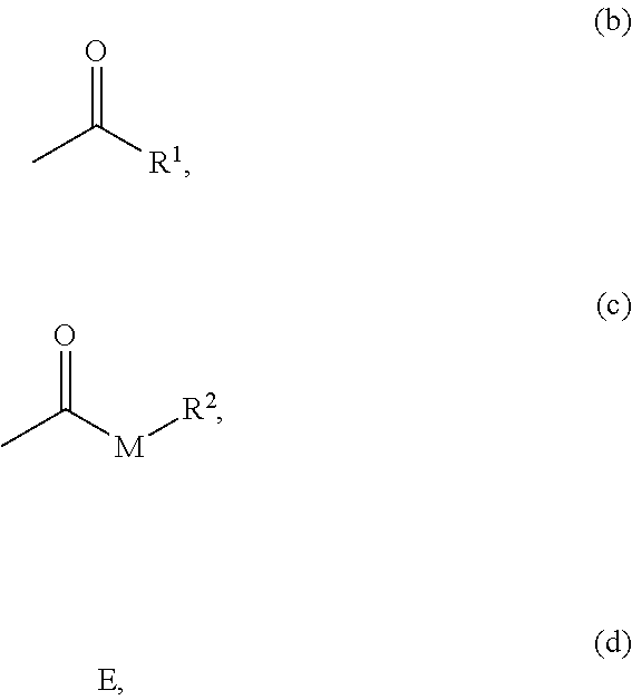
O=C([R1])C.CC([M][R2])=O
